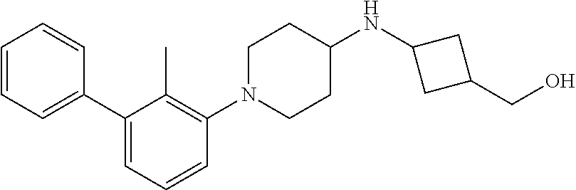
C1=CC=CC(C2=CC=CC(N3CCC(NC4CC(CO)C4)CC3)=C2C)=C1
